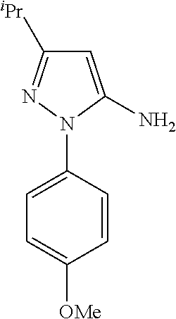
C1=CC(N2N=C([iPr])C=C2N)=CC=C1[OMe]
